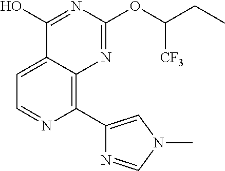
C1(C2=CN(C)C=N2)=C2C(=CC=N1)C(O)=NC(OC(CC)[CF3])=N2
